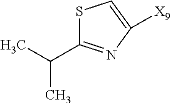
S1C(C(C)C)=NC([X9])=C1
